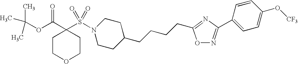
CC(OC(C1(S(N2CCC(CCCCC3=NC(C4=CC=C(O[CF3])C=C4)=NO3)CC2)(=O)=O)CCOCC1)=O)(C)C
